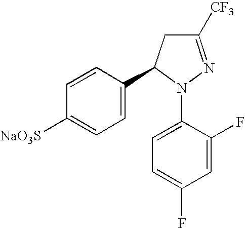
C1=C(C2CC([CF3])=NN2C2=CC=C(F)C=C2F)C=CC([NaO3S])=C1
